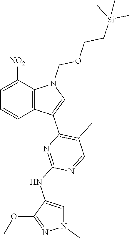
C12=C(C([NO2])=CC=C1)N(COCC[Si](C)(C)C)C=C2C1=C(C)C=NC(NC2=CN(C)N=C2OC)=N1
